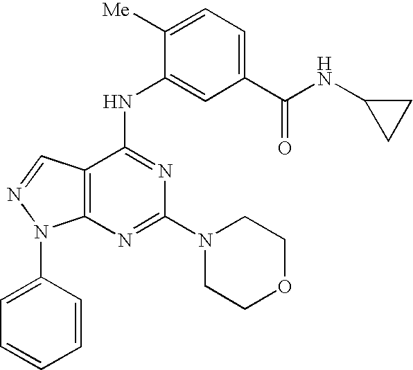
C12=C(C(NC3=CC(C(NC4CC4)=O)=CC=C3[Me])=NC(N3CCOCC3)=N1)C=NN2C1=CC=CC=C1
